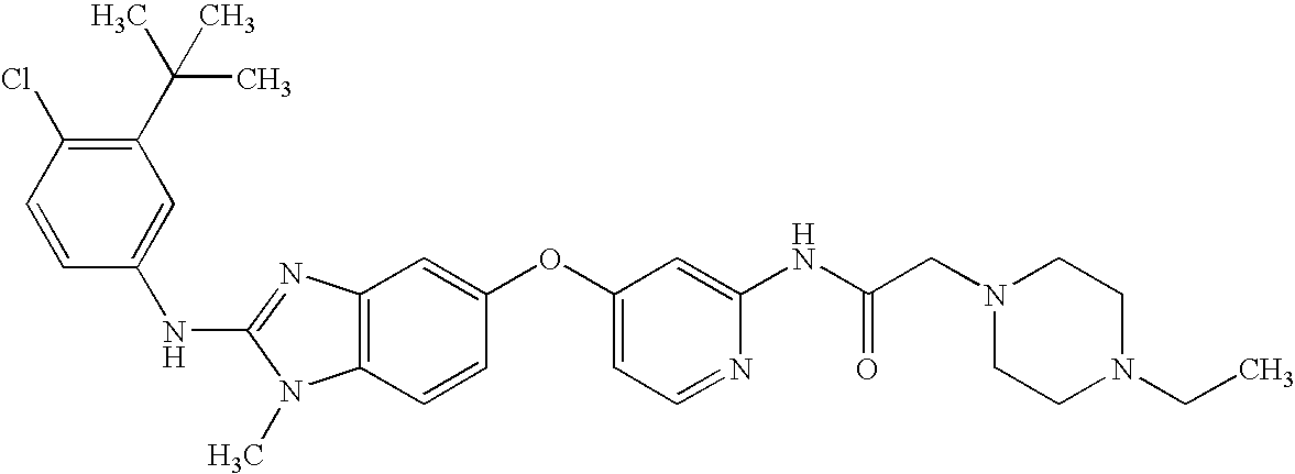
C1(C(C)(C)C)=C(Cl)C=CC(NC2=NC3=C(N2C)C=CC(OC2=CC=NC(NC(CN4CCN(CC)CC4)=O)=C2)=C3)=C1
